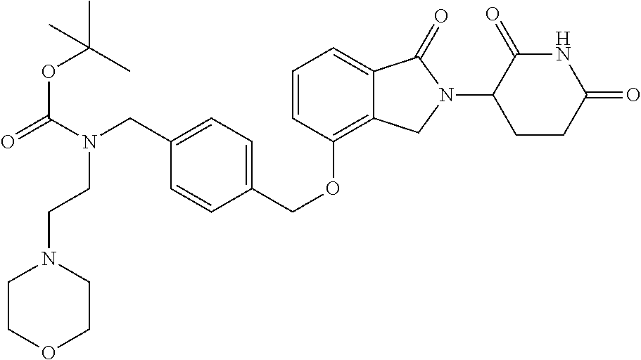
C(OC1=C2C(=CC=C1)C(=O)N(C1C(=O)NC(=O)CC1)C2)C1=CC=C(CN(C(=O)OC(C)(C)C)CCN2CCOCC2)C=C1
